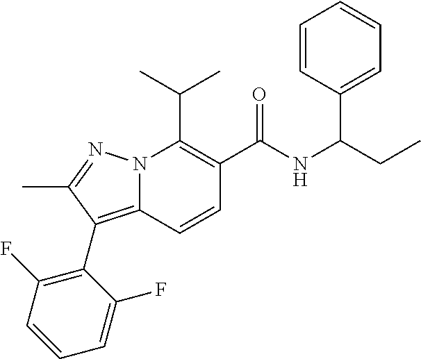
CC(C)C1=C(C(NC(CC)C2=CC=CC=C2)=O)C=CC2=C(C3=C(F)C=CC=C3F)C(C)=NN12
